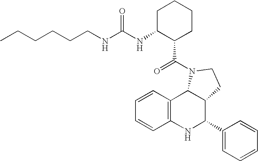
C12=C(NC(C3=CC=CC=C3)C3C1N(C(=O)C1CCCCC1NC(NCCCCCC)=O)CC3)C=CC=C2
